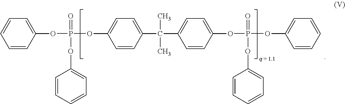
C1=CC(OP(OC2=CC=C(C(C)(C)C3=CC=C(OP(OC4=CC=CC=C4)(=O)OC4=CC=CC=C4)C=C3)C=C2)(=O)OC2=CC=CC=C2)=CC=C1
